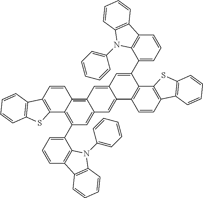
C1(C2=C3C(=C4C(=C2)C=C2C(=C4)C=C(C4=CC=CC5=C4N(C4=CC=CC=C4)C4=C5C=CC=C4)C4=C2C=CC2=C4SC4=C2C=CC=C4)C=CC2=C3SC3=C2C=CC=C3)=CC=CC2=C1N(C1=CC=CC=C1)C1=C2C=CC=C1
